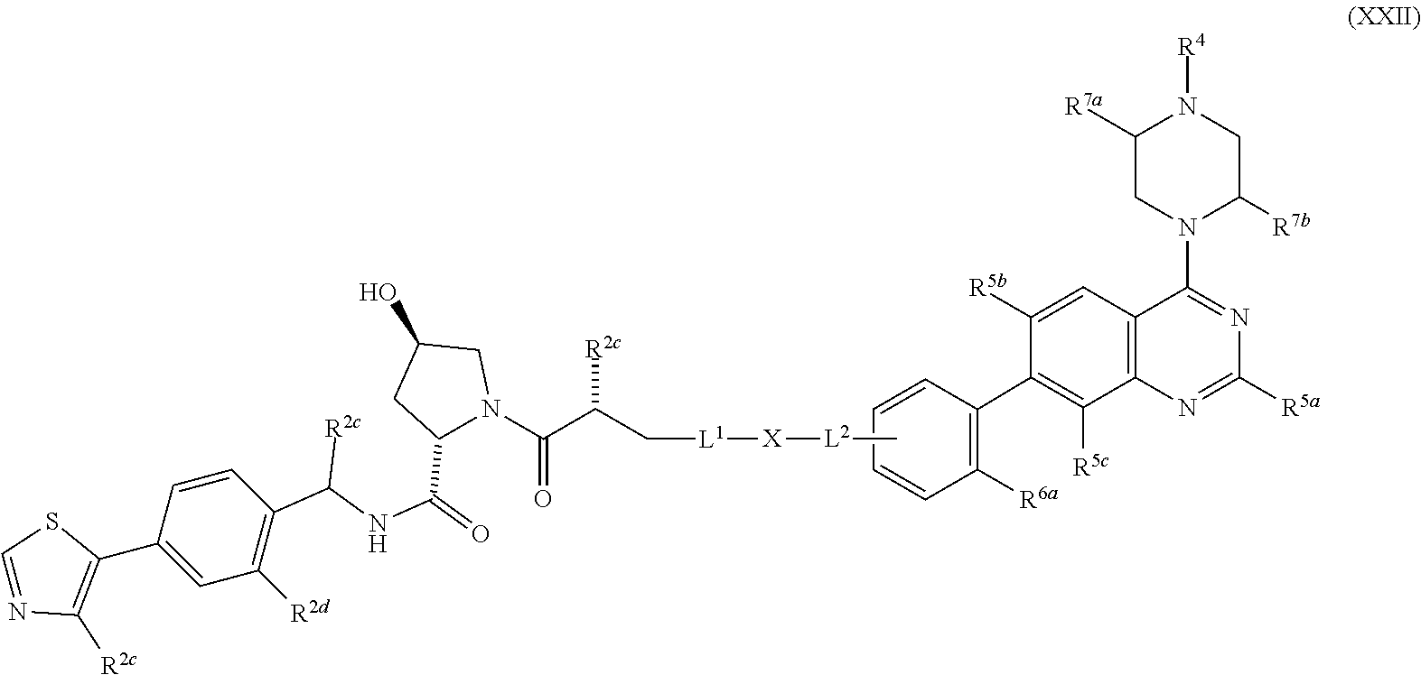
C1([R7a])CN(C2=NC([R5a])=NC3=C2C=C([R5b])C(C2=C([R6a])C=CC=C2)=C3[R5c])C([R7b])CN1[R4].C[L2][X][L1]CC(C(N1C(C(=O)NC(C2=C([R2d])C=C(C3=C([R2c])N=CS3)C=C2)[R2c])CC(O)C1)=O)[R2c]
